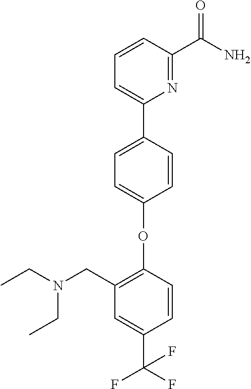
C1=CC(C2=CC=CC(C(N)=O)=N2)=CC=C1OC1=C(CN(CC)CC)C=C(C(F)(F)F)C=C1
